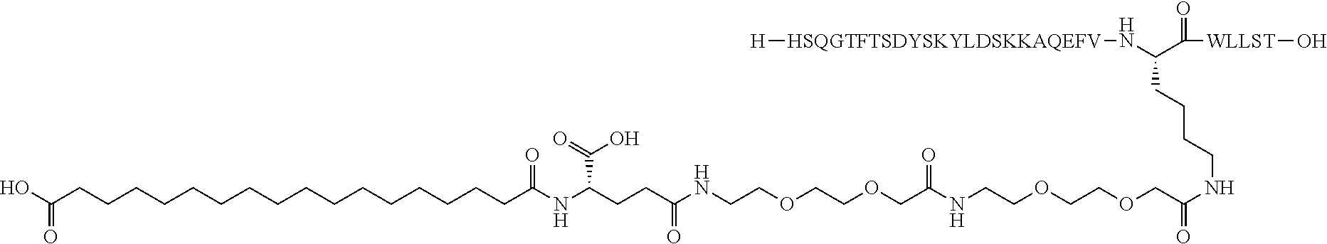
C(CCCCCCCCCCCCCCCCC(NC(CCC(NCCOCCOCC(NCCOCCOCC(NCCCCC(N[HSQGTFTSDYSKYLDSKKAQEFV][H])C(=O)[WLLST]O)=O)=O)=O)C(=O)O)=O)(O)=O
